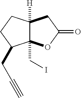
C12(CI)C([H])(CC(=O)O1)CCC2CC#C
